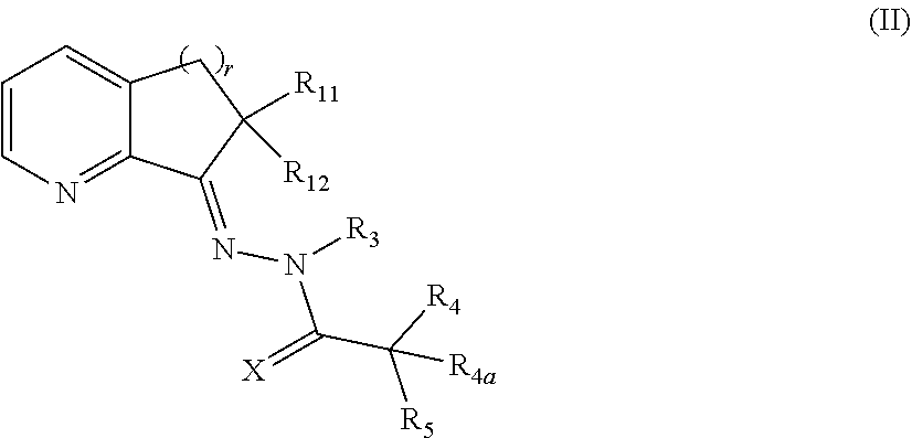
N([R3])(C(C([R4])([R4a])[R5])=[X])N=C1C2=NC=CC=C2CC1([R11])[R12]
